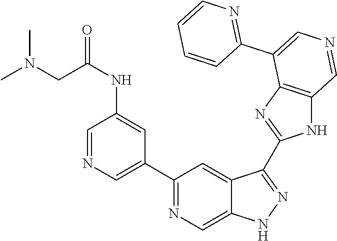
C1(C2=CN=CC(NC(=O)CN(C)C)=C2)=NC=C2C(=C1)C(C1=NC3=C(N1)C=NC=C3C1=NC=CC=C1)=NN2
